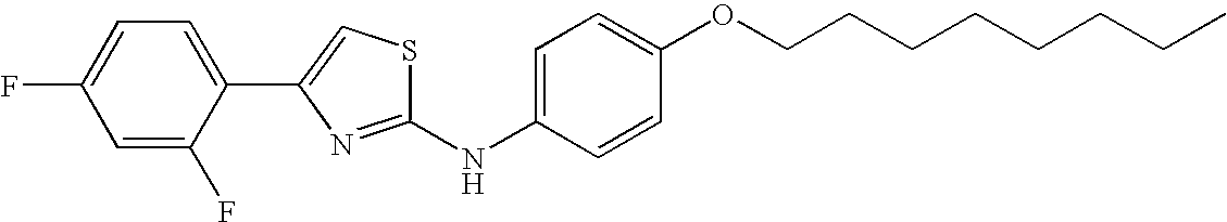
C1=C(NC2=NC(C3=CC=C(F)C=C3F)=CS2)C=CC(OCCCCCCCC)=C1
